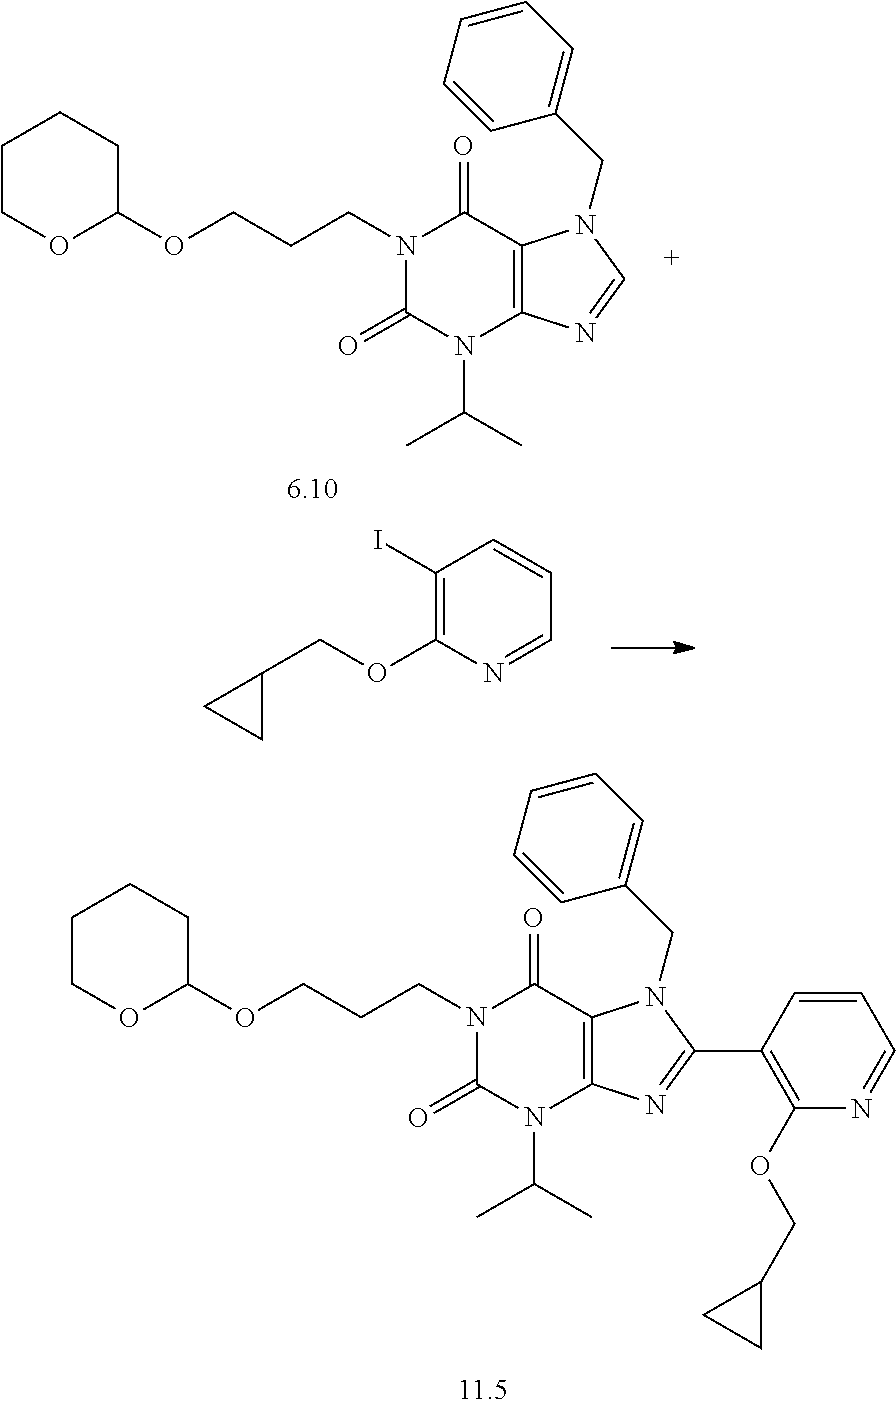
C1(I)=C(OCC2CC2)N=CC=C1.N1(CCCOC2CCCCO2)C(=O)N(C(C)C)C2=C(C1=O)N(CC1=CC=CC=C1)C(C1=C(OCC3CC3)N=CC=C1)=N2.N1(CCCOC2CCCCO2)C(=O)N(C(C)C)C2=C(C1=O)N(CC1=CC=CC=C1)C=N2
